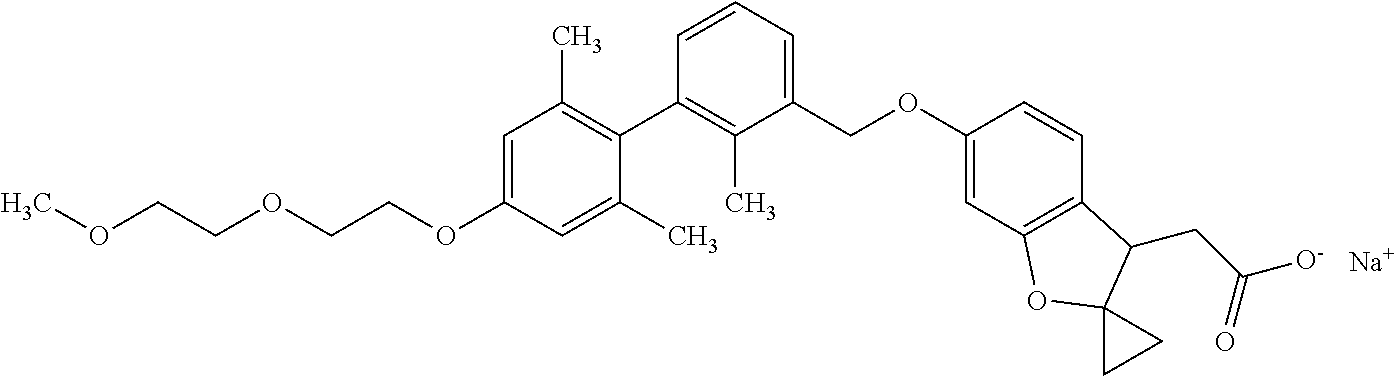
C1=C(OCCOCCOC)C=C(C)C(C2=C(C)C(COC3=CC4=C(C=C3)C(CC([O-])=O)C3(O4)CC3)=CC=C2)=C1C.[Na]
